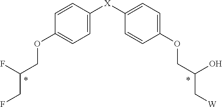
C1=CC([X]C2=CC=C(OCC(O)C[W])C=C2)=CC=C1OCC(F)CF
